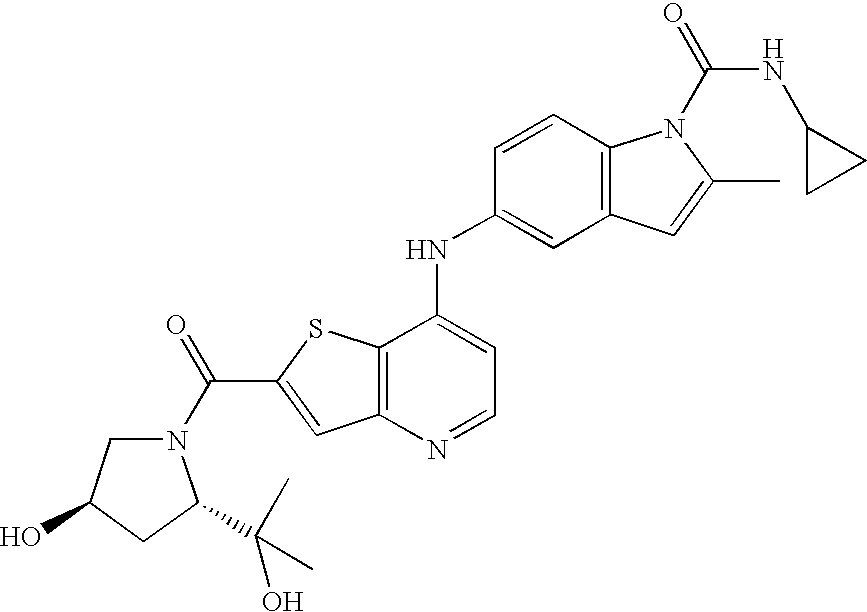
C12=C(C(NC3=CC4=C(C=C3)N(C(=O)NC3CC3)C(C)=C4)=CC=N1)SC(C(=O)N1CC(O)CC1C(C)(O)C)=C2
